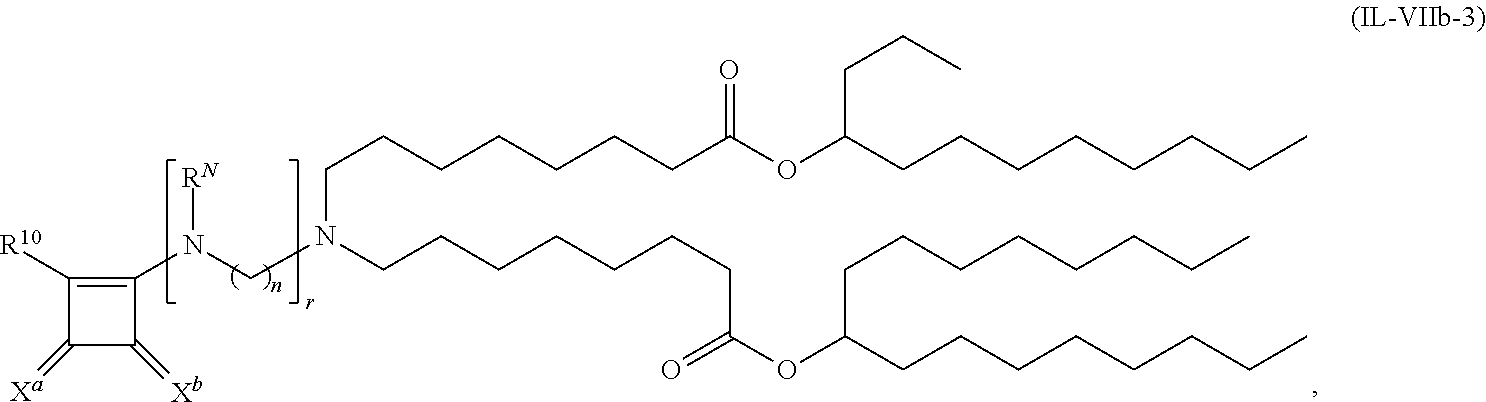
C1(N(CN(CCCCCCCC(OC(CCCCCCCC)CCCCCCCC)=O)CCCCCCCC(OC(CCCCCCCC)CCC)=O)[RN])=C([R10])C(=[Xa])C1=[Xb]
